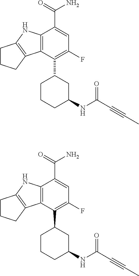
C12=C(C(C3CCCC(NC(C#CC)=O)C3)=C(F)C=C1C(=O)N)C1=C(N2)CCC1.C12=C(C(C3CCCC(NC(C#CC)=O)C3)=C(F)C=C1C(=O)N)C1=C(N2)CCC1
